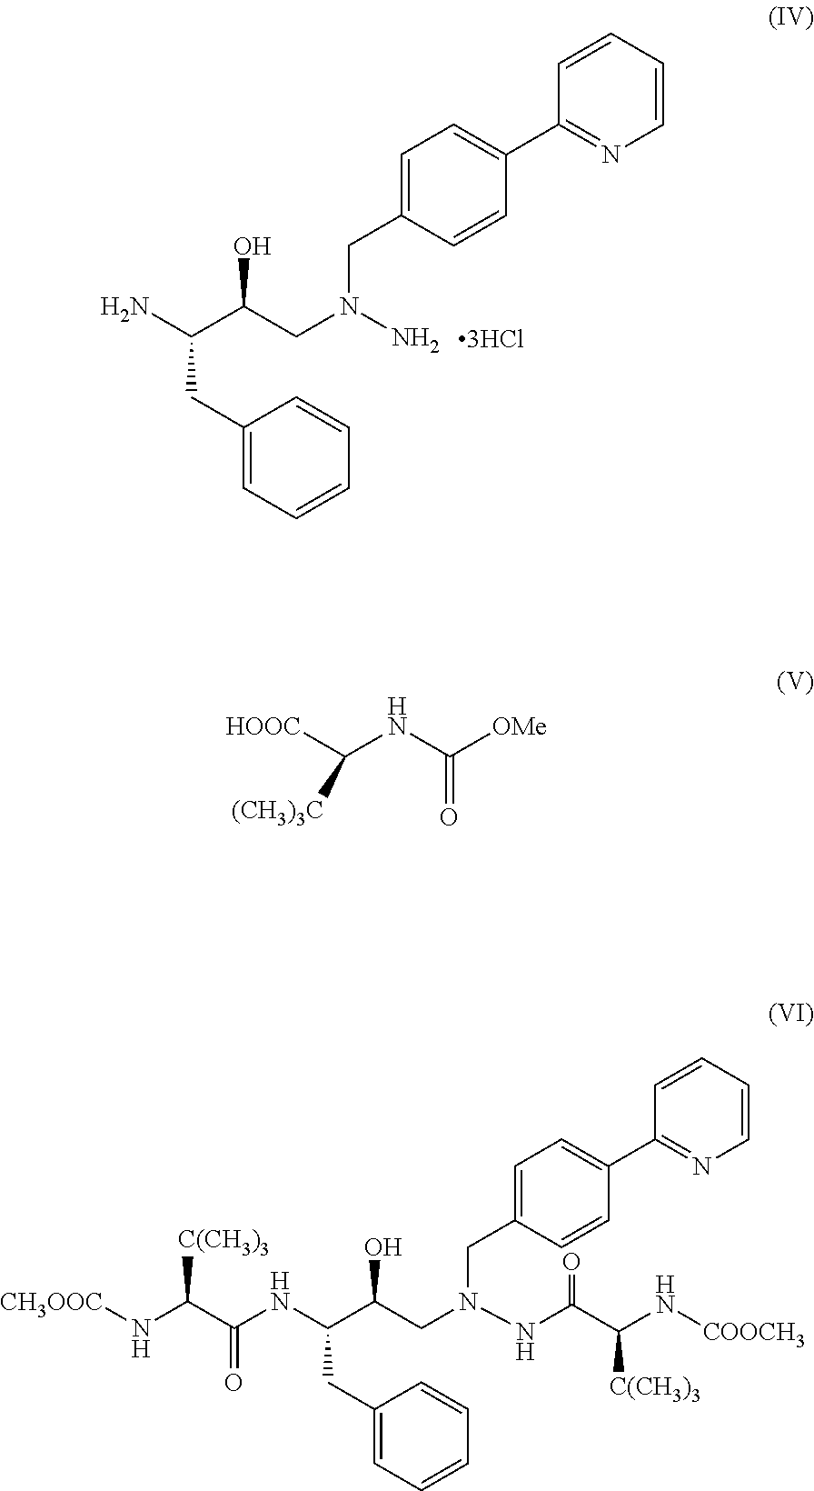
C1=CC(C2=CC=C(CN(CC(C(NC(C(N[CH3OOC])[C(CH3)3])=O)CC3=CC=CC=C3)O)NC(C(N[COOCH3])[C(CH3)3])=O)C=C2)=NC=C1.C1=CC(C2=CC=C(CN(CC(C(N)CC3=CC=CC=C3)O)N)C=C2)=NC=C1.C(NC([OMe])=O)([HOOC])[(CH3)3C]
